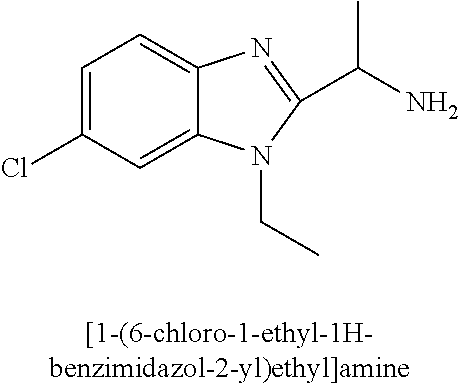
C1=C(Cl)C=C2C(=C1)N=C(C(C)N)N2CC
